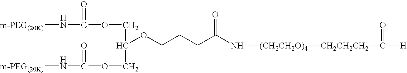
[m-PEG(20K)]NC(OCC(OCCCC(N[(CH2CH2O)4][CH2CH2CH2]C([H])=O)=O)COC(N[m-PEG(20K)])=O)=O
